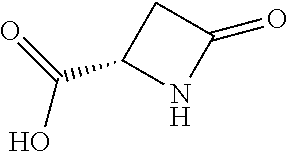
OC(C1NC(=O)C1)=O
